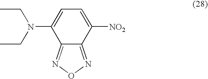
C1(N(CC)CC)=CC=C([NO2])C2=NON=C12
